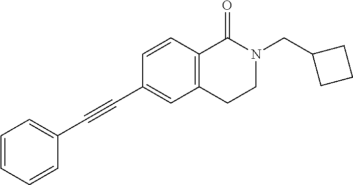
C1=CC=CC(C#CC2=CC3=C(C=C2)C(=O)N(CC2CCC2)CC3)=C1
